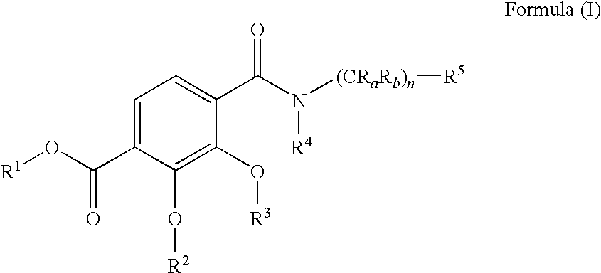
C1=C(C(O[R1])=O)C(O[R2])=C(O[R3])C(C(=O)N([R4])[(CRaRb)n][R5])=C1
